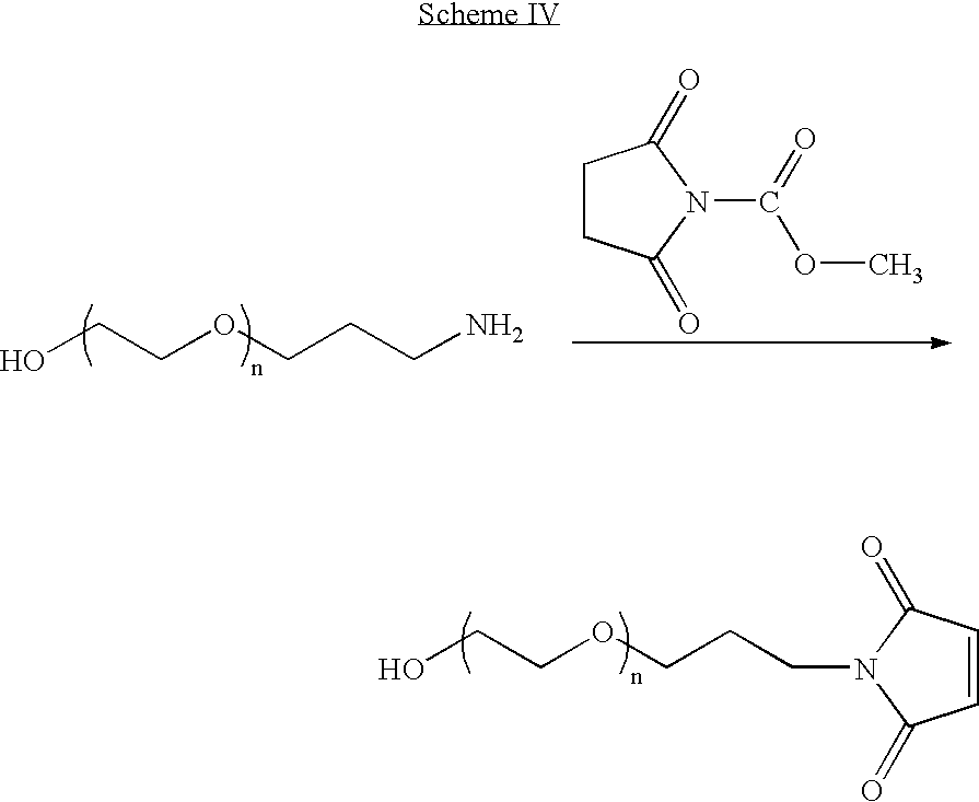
OCCOCCCN.C1CC(=O)N(C(=O)OC)C1=O.OCCOCCCN1C(=O)C=CC1=O
